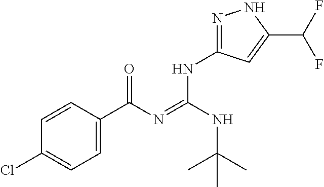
C1=CC(C(N=C(NC(C)(C)C)NC2=NNC(C(F)F)=C2)=O)=CC=C1Cl
